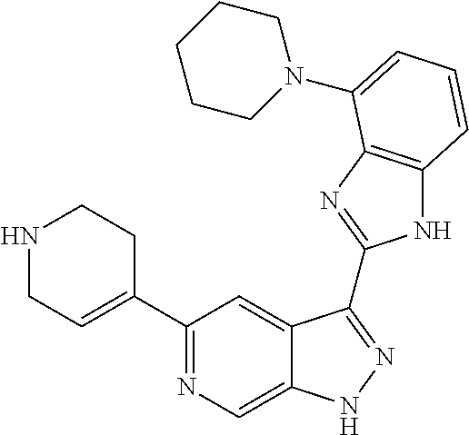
C1(C2=NC=C3C(=C2)C(C2=NC4=C(N2)C=CC=C4N2CCCCC2)=NN3)=CCNCC1
